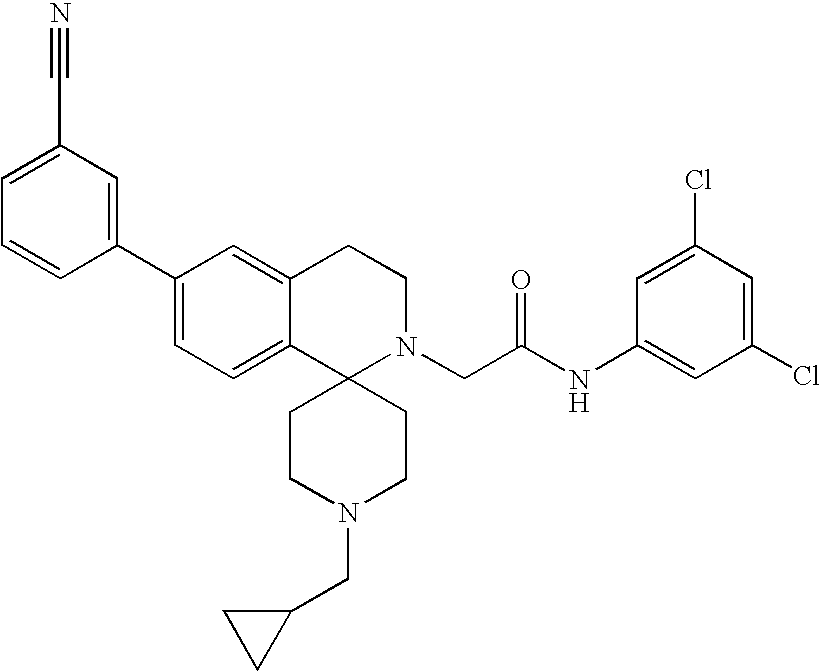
C1(C2=CC=C3C(=C2)CCN(CC(NC2=CC(Cl)=CC(Cl)=C2)=O)C32CCN(CC3CC3)CC2)=CC(C#N)=CC=C1
